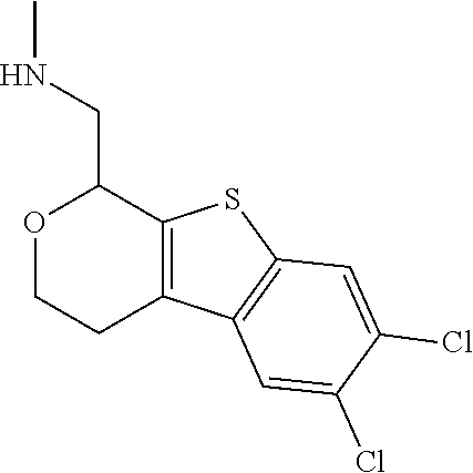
C12=C(SC3=C1C=C(Cl)C(Cl)=C3)C(CNC)OCC2
